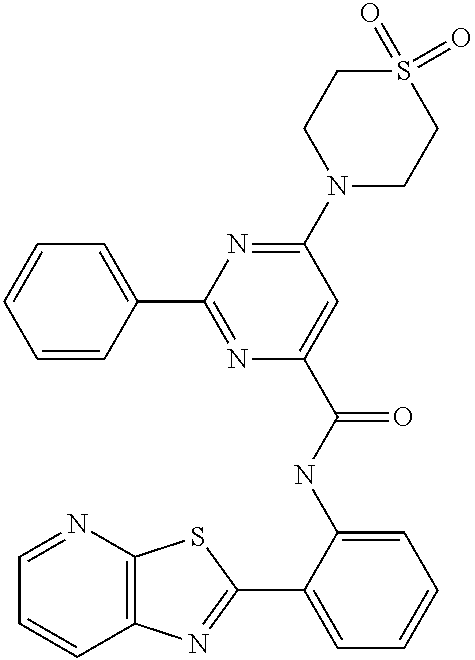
C1=NC2=C(C=C1)N=C(C1=CC=CC=C1NC(=O)C1=CC(N3CCS(=O)(=O)CC3)=NC(C3=CC=CC=C3)=N1)S2
